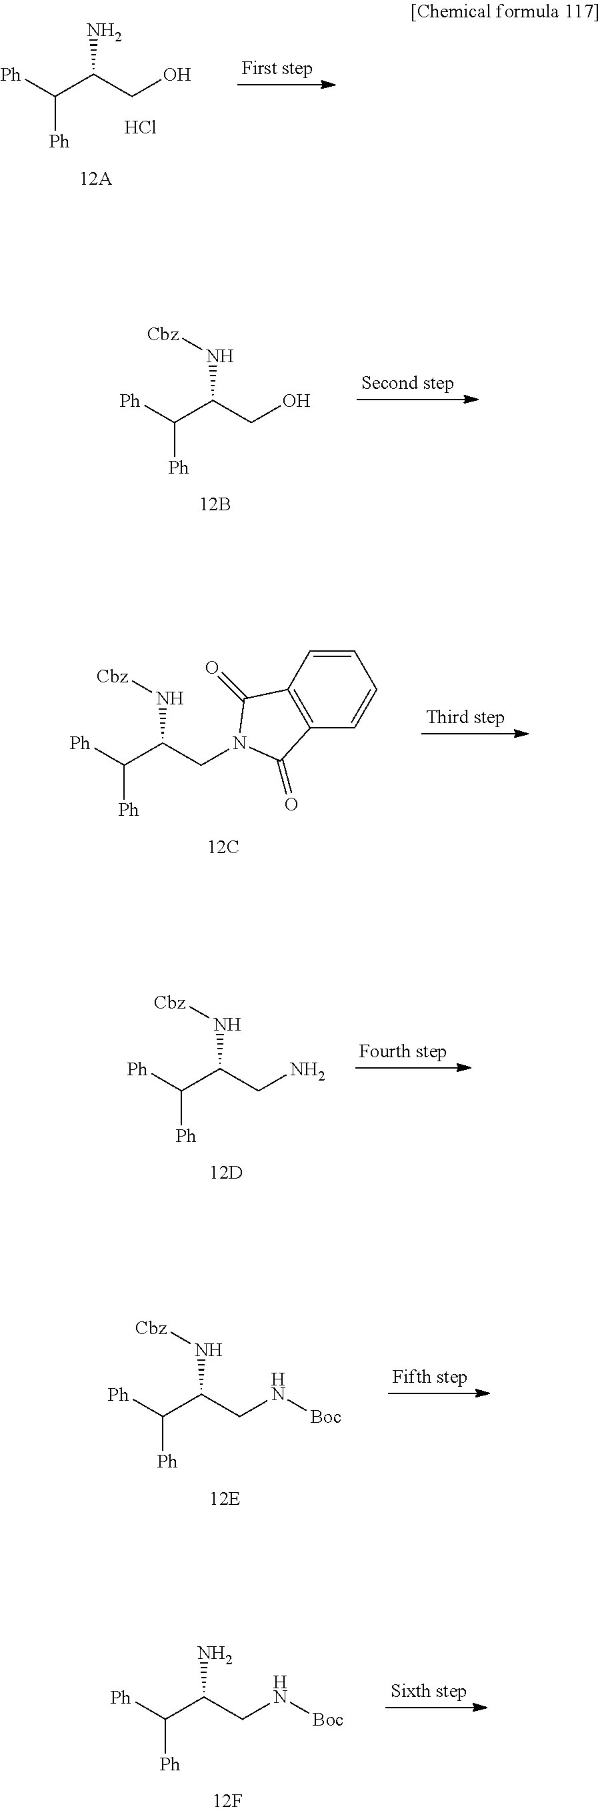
[Ph]C(C(CO)N)[Ph].Cl.[Ph]C(C(CO)N[Cbz])[Ph].[Ph]C(C(CN[Boc])N)[Ph].[Ph]C(C(CN[Boc])N[Cbz])[Ph].[Ph]C(C(CN)N[Cbz])[Ph].[Ph]C(C(CN1C(=O)C2=C(C=CC=C2)C1=O)N[Cbz])[Ph]
